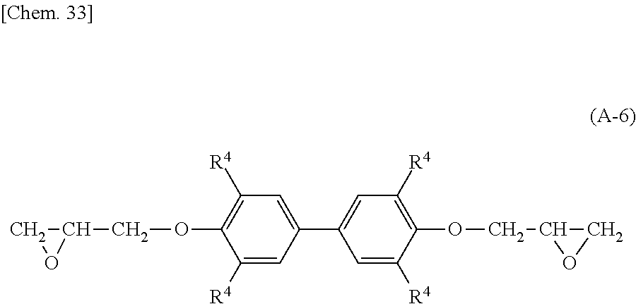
C1=C([R4])C(OCC2OC2)=C([R4])C=C1C1=CC([R4])=C(OCC2CO2)C([R4])=C1
